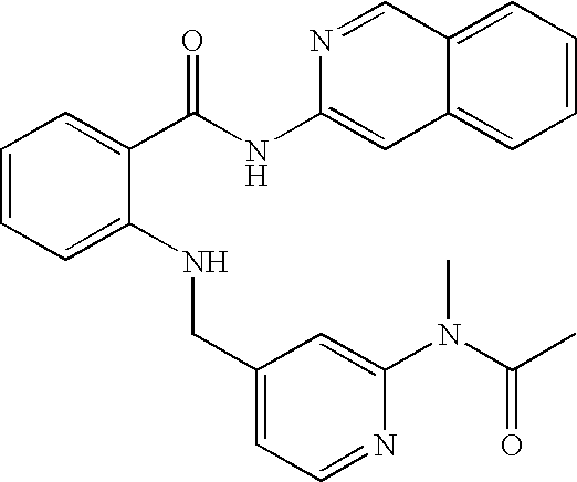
C1=CC=C(NCC2=CC=NC(N(C(C)=O)C)=C2)C(C(NC2=CC3=CC=CC=C3C=N2)=O)=C1
